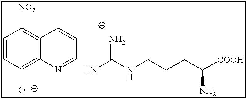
C1=CC([O-])=C2C(=C1[NO2])C=CC=N2.NC(NCCCC([COOH])N)=N
